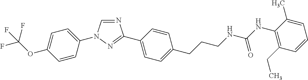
C1=C(N2C=NC(C3=CC=C(CCCNC(NC4=C(CC)C=CC=C4C)=O)C=C3)=N2)C=CC(OC(F)(F)F)=C1
